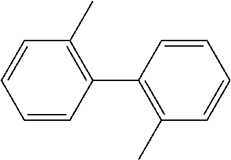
C1(C)=C(C2=C(C)C=CC=C2)C=CC=C1
